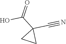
C1(C(O)=O)(C#N)CC1
